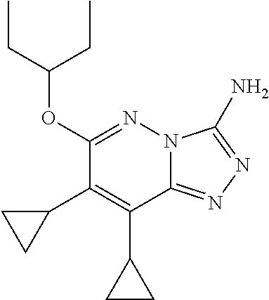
C1(OC(CC)CC)=NN2C(=NN=C2N)C(C2CC2)=C1C1CC1
